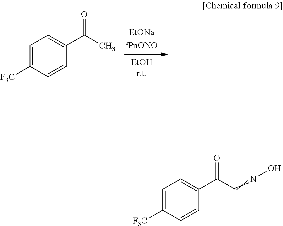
C1=C([F3C])C=CC(C(C)=O)=C1.C1=C([F3C])C=CC(C(C=NO)=O)=C1
